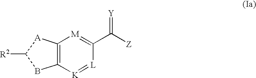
C12=C([A]C([R2])B1)[M]=C(C([Z])=[Y])[L]=[K]2
